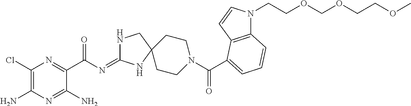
C1(Cl)=C(N)N=C(N)C(C(=O)N=C2NCC3(N2)CCN(C(=O)C2=CC=CC4=C2C=CN4CCOCOCCOC)CC3)=N1
